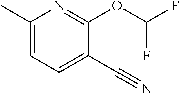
C1(C)=CC=C(C#N)C(OC(F)F)=N1
